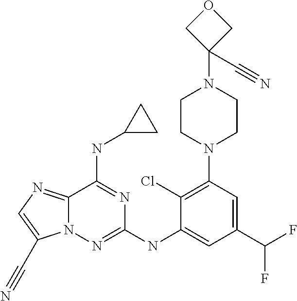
C12=NC=C(C#N)N1N=C(NC1=CC(C(F)F)=CC(N3CCN(C4(C#N)COC4)CC3)=C1Cl)N=C2NC1CC1
